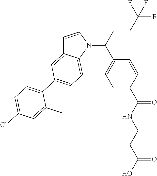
C1=CN(C(CCC(F)(F)F)C2=CC=C(C(NCCC(O)=O)=O)C=C2)C2=CC=C(C3=CC=C(Cl)C=C3C)C=C12
